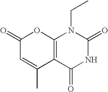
C1(=O)C=C(C)C2=C(O1)N(CC)C(=O)NC2=O
